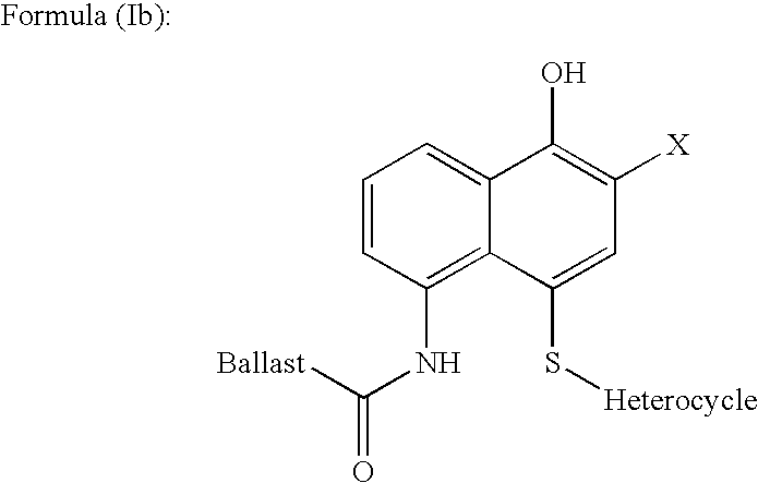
C1=CC(NC([Ballast])=O)=C2C(=C1)C(O)=C([X])C=C2S[Heterocycle]
